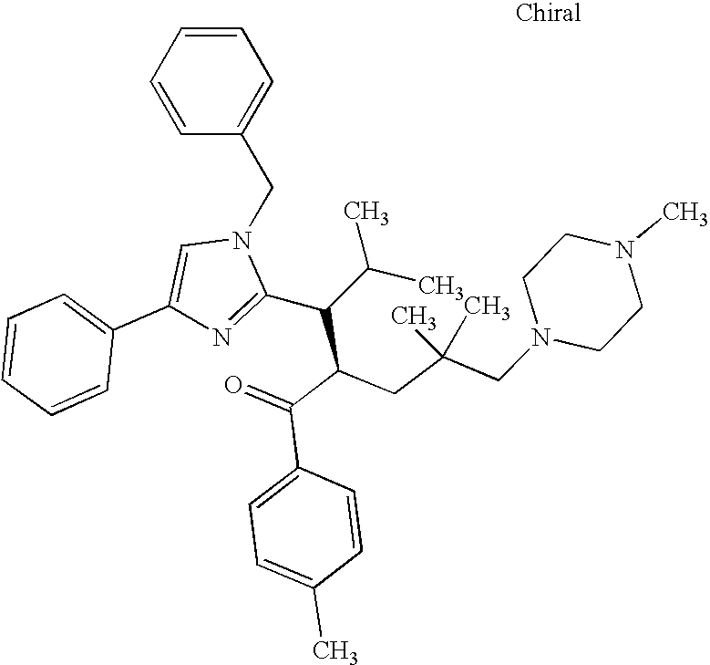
C1=CC=CC(CN2C=C(C3=CC=CC=C3)N=C2C(C(C(=O)C2=CC=C(C)C=C2)CC(CN2CCN(C)CC2)(C)C)C(C)C)=C1
